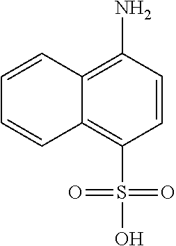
C12=C(N)C=CC(S(O)(=O)=O)=C1C=CC=C2
